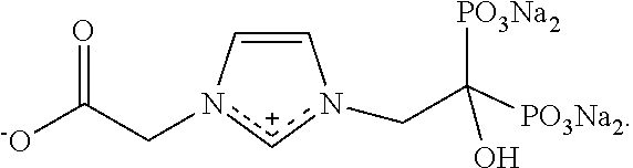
C1=Cn(CC([PO3Na2])([PO3Na2])O)[c+]n1CC([-O])=O
